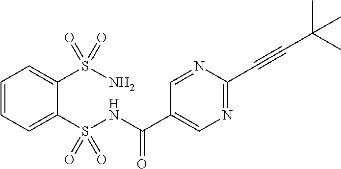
C1=CC=C(S(NC(C2=CN=C(C#CC(C)(C)C)N=C2)=O)(=O)=O)C(S(N)(=O)=O)=C1
